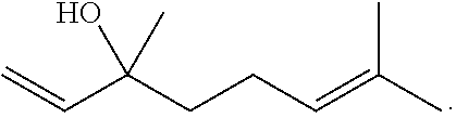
C=CC(CCC=C(C)C)(O)C
